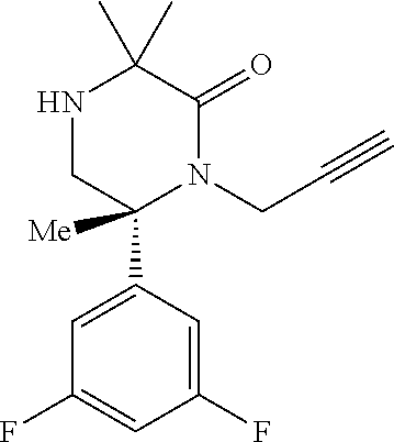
C1(C)(C)NCC(C2=CC(F)=CC(F)=C2)([Me])N(CC#C)C1=O
